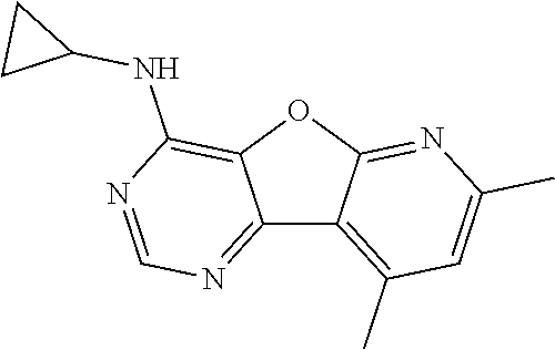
C12=NC=NC(NC3CC3)=C1OC1=NC(C)=CC(C)=C21
